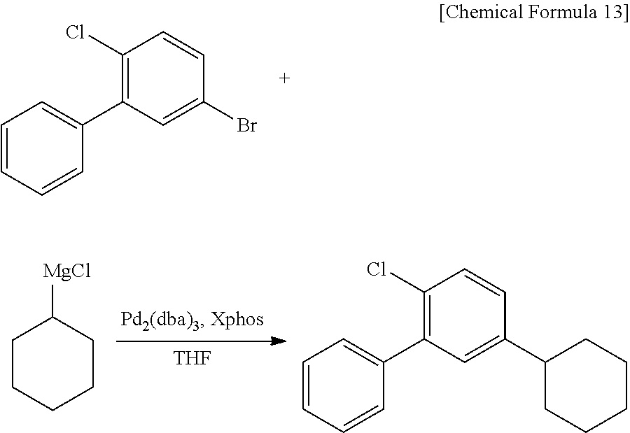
C1(Cl)=C(C2=CC=CC=C2)C=C(Br)C=C1.C1CCCCC1[MgCl].[THF].C1(Cl)=C(C2=CC=CC=C2)C=C(C2CCCCC2)C=C1
